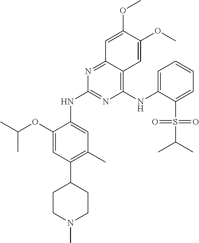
C(C)(C)OC1=CC(C2CCN(C)CC2)=C(C)C=C1NC1=NC(NC2=CC=CC=C2S(C(C)C)(=O)=O)=C2C(=N1)C=C(OC)C(OC)=C2
